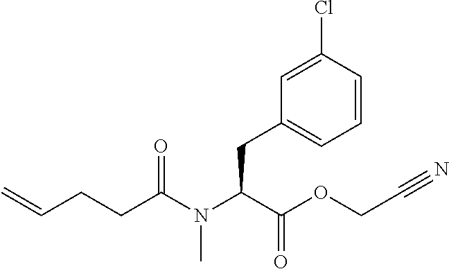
C1=CC(Cl)=CC(CC(N(C(CCC=C)=O)C)C(OCC#N)=O)=C1
